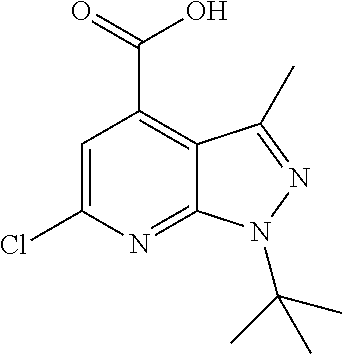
C1=C(Cl)N=C2C(=C1C(=O)O)C(C)=NN2C(C)(C)C
